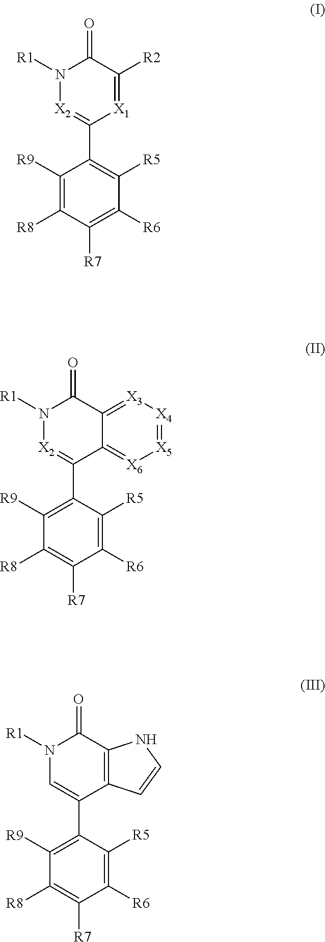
C1([R9])=C([R8])C([R7])=C([R6])C([R5])=C1C1=[X2]N([R1])C(=O)C([R2])=[X1]1.C1([R9])=C(C2=[X2]N([R1])C(=O)C3=[X3][X4]=[X5][X6]=C23)C([R5])=C([R6])C([R7])=C1[R8].C1([R9])=C(C2=CN([R1])C(=O)C3=C2C=CN3)C([R5])=C([R6])C([R7])=C1[R8]
